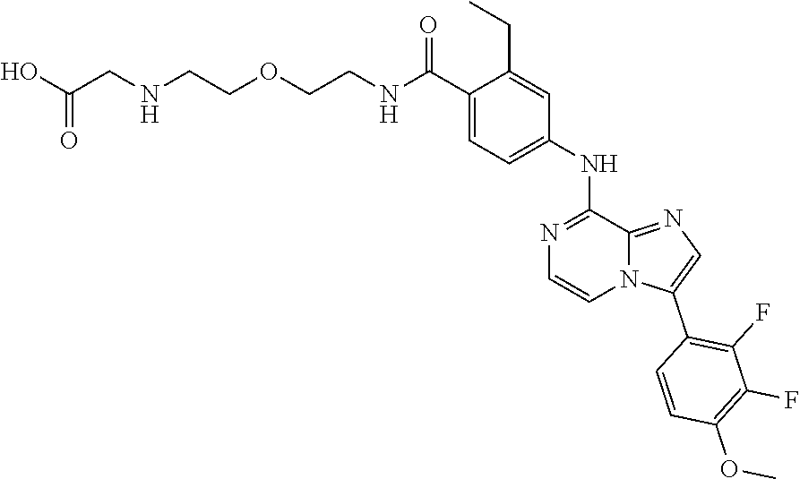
N(CCOCCNC(C1=CC=C(NC2=NC=CN3C2=NC=C3C2=C(F)C(F)=C(OC)C=C2)C=C1CC)=O)CC(O)=O
